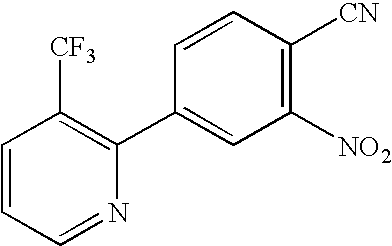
C1=CC=NC(C2=CC([NO2])=C([CN])C=C2)=C1[CF3]
